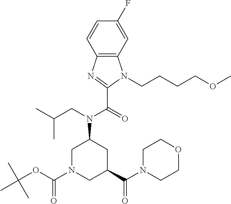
C1=C(F)C=CC2=C1N(CCCCOC)C(C(=O)N(CC(C)C)C1CN(C(OC(C)(C)C)=O)CC(C(N3CCOCC3)=O)C1)=N2
